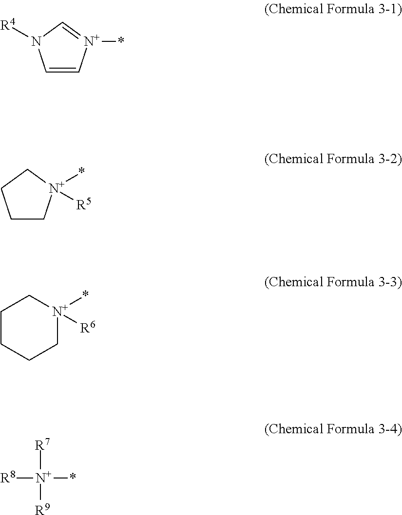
C1=C[N+](*)=CN1[R4].C1C[N+](*)([R5])CC1.C1CCC[N+](*)([R6])C1.[R8][N+](*)([R7])[R9]
